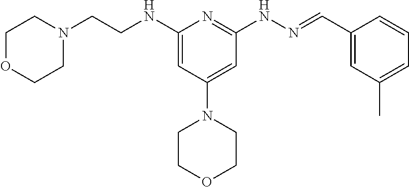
N(C1=CC(N2CCOCC2)=CC(NN=CC2=CC(C)=CC=C2)=N1)CCN1CCOCC1
